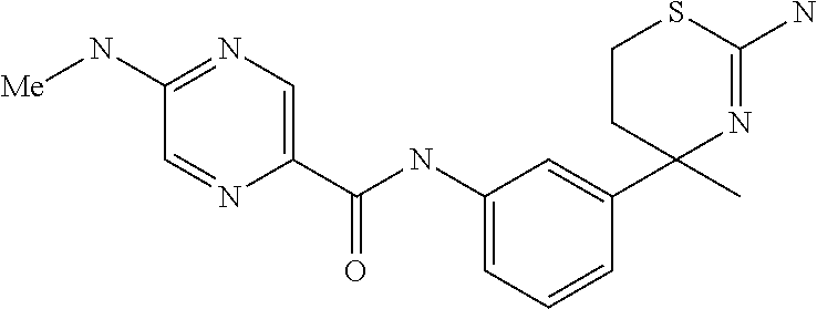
C1(C(NC2=CC=CC(C3(C)N=C(N)SCC3)=C2)=O)=CN=C(N[Me])C=N1
